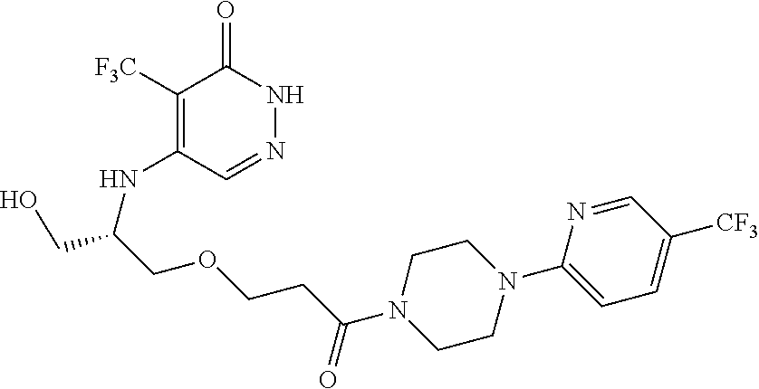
C1([F3C])=C(NC(CO)COCCC(N2CCN(C3=CC=C([CF3])C=N3)CC2)=O)C=NNC1=O
